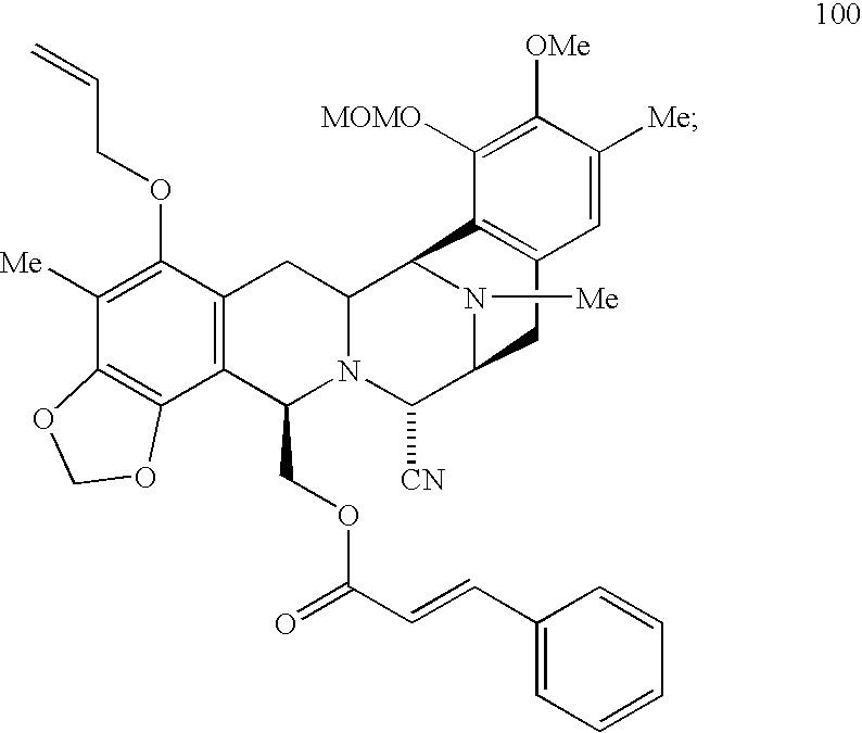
N1([Me])C2C([CN])N3C(COC(C=CC4=CC=CC=C4)=O)C4=C(C(OCC=C)=C([Me])C5=C4OCO5)CC3C1C1=C(C2)C=C([Me])C([OMe])=C1[MOMO]
